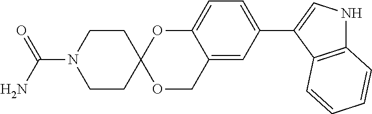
C1CC2(CCN1C(N)=O)OCC1=CC(C3=CNC4=C3C=CC=C4)=CC=C1O2
